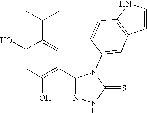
C1(O)=CC(O)=C(C2=NNC(=S)N2C2=CC3=C(C=C2)NC=C3)C=C1C(C)C
